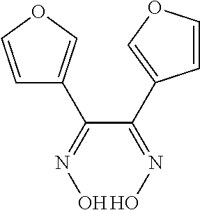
C1=COC=C1C(C(C1=COC=C1)=NO)=NO
